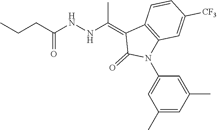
C1=CC([CF3])=CC2=C1C(=C(NNC(CCC)=O)C)C(=O)N2C1=CC(C)=CC(C)=C1
